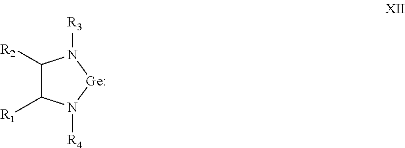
C1([R2])C([R1])N([R4])[Ge]N1[R3]
